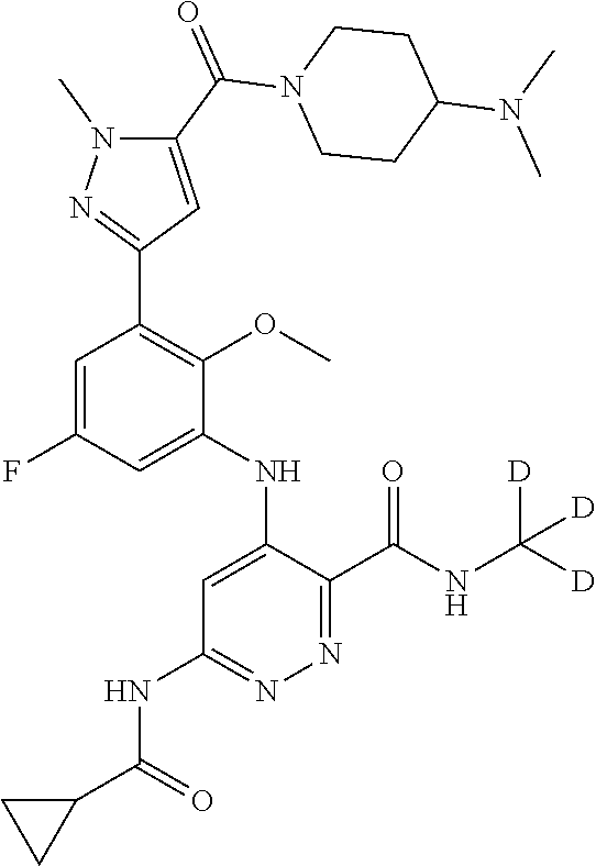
C1=C(NC2=CC(NC(C3CC3)=O)=NN=C2C(NC([D])([D])[D])=O)C(OC)=C(C2=NN(C)C(C(N3CCC(N(C)C)CC3)=O)=C2)C=C1F
